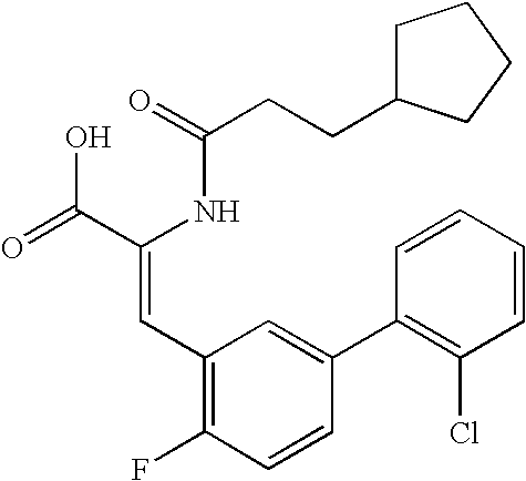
C(=O)(NC(C(=O)O)=CC1=C(F)C=CC(C2=C(Cl)C=CC=C2)=C1)CCC1CCCC1
